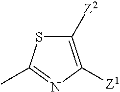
S1C([Z2])=C([Z1])N=C1C
